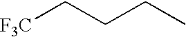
C([F3C])CCC
